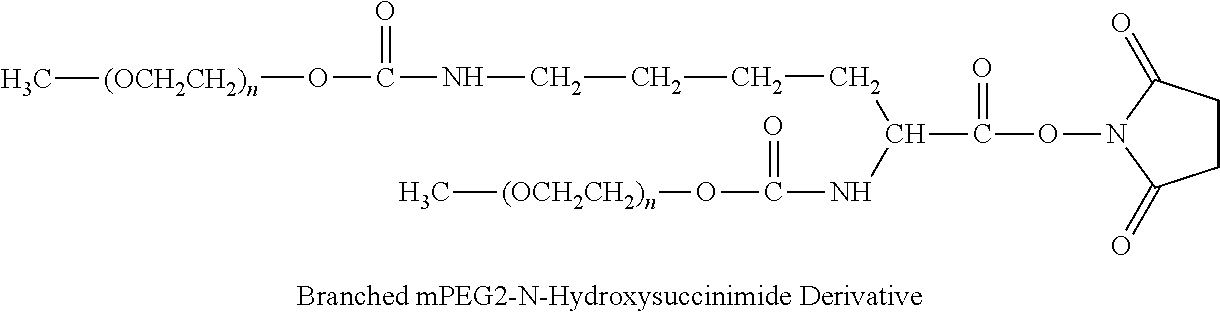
C(ON1C(=O)CCC1=O)(=O)C(CCCCNC(=O)O[(OCH2CH2)n]C)NC(=O)O[(OCH2CH2)n]C
